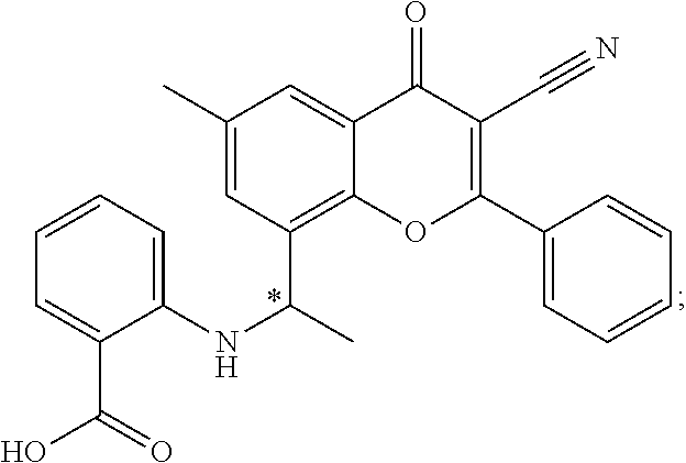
C1(NC(C)C2=C3C(=CC(C)=C2)C(=O)C(C#N)=C(C2=CC=CC=C2)O3)=CC=CC=C1C(=O)O
